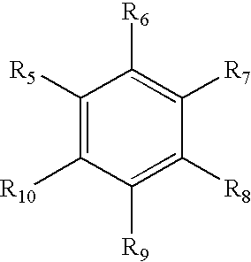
C1([R5])=C([R10])C([R9])=C([R8])C([R7])=C1[R6]
